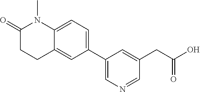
C12=CC=C(C3=CN=CC(CC(O)=O)=C3)C=C1CCC(=O)N2C
